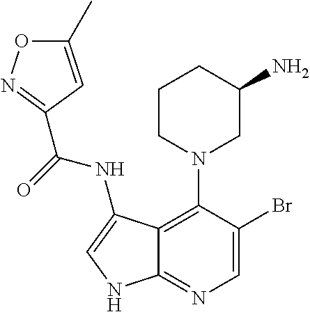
C12=C(N3CC(N)CCC3)C(Br)=CN=C1NC=C2NC(=O)C1=NOC(C)=C1
